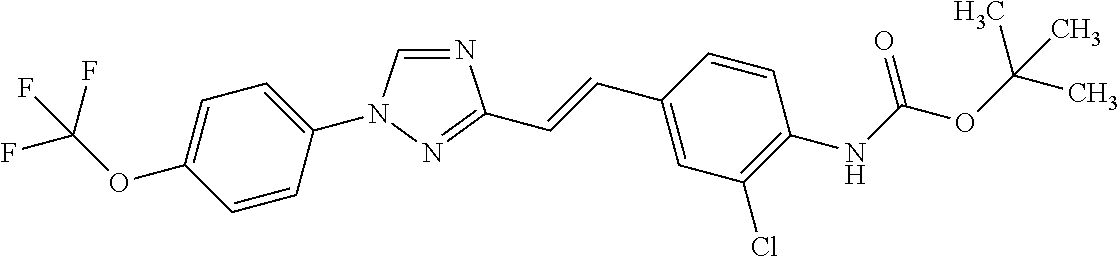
N1=CN(C2=CC=C(OC(F)(F)F)C=C2)N=C1C=CC1=CC(Cl)=C(NC(OC(C)(C)C)=O)C=C1
